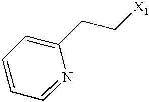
C1=CC=C(CC[X1])N=C1
